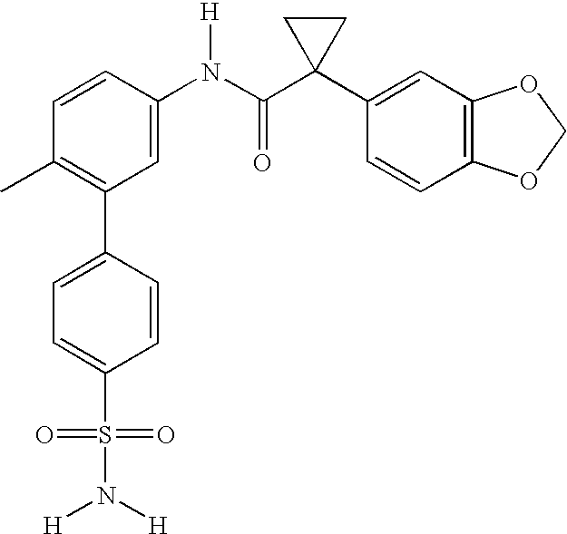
C1(N(C(C2(C3=CC4=C(C=C3)OCO4)CC2)=O)[H])=CC(C2=CC=C(S(=O)(=O)N([H])[H])C=C2)=C(C)C=C1
